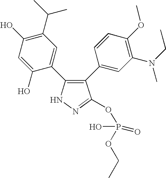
C1(C2=CC(N(C)CC)=C(OC)C=C2)=C(C2=CC(C(C)C)=C(O)C=C2O)NN=C1OP(=O)(OCC)O
